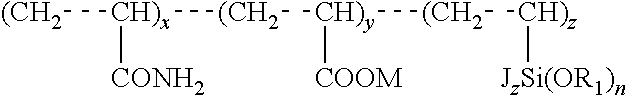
[(CH2][CH)x]([(CH2][CH)y]([(CH2][CH)z][JzSi(OR1)n])[COOM])[CONH2]
